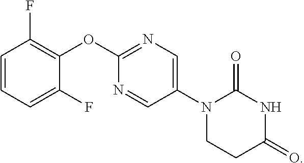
C1=CC=C(F)C(OC2=NC=C(N3CCC(=O)NC3=O)C=N2)=C1F
